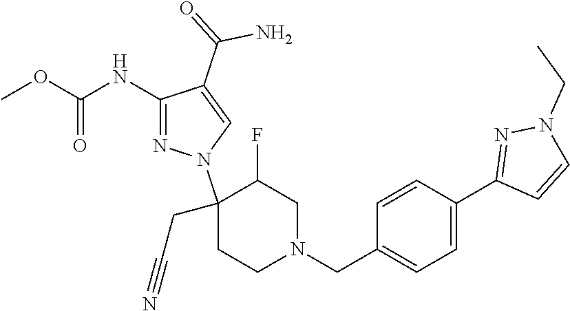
C1(NC(OC)=O)=NN(C2(CC#N)CCN(CC3=CC=C(C4=NN(CC)C=C4)C=C3)CC2F)C=C1C(=O)N
